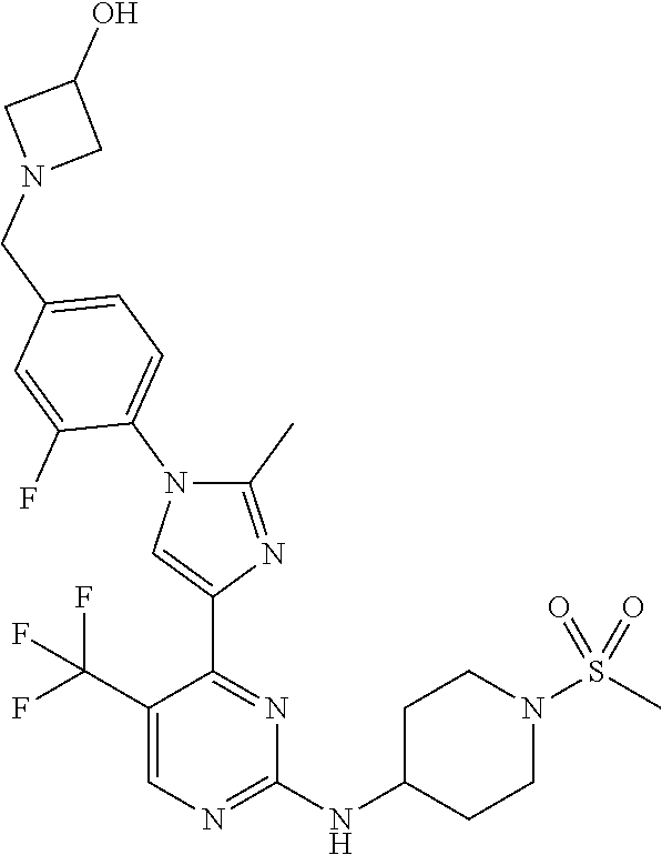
C1=C(C(F)(F)F)C(C2=CN(C3=CC=C(CN4CC(O)C4)C=C3F)C(C)=N2)=NC(NC2CCN(S(C)(=O)=O)CC2)=N1
